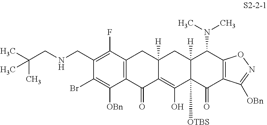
C12=C(C(F)=C(CNCC(C)(C)C)C(Br)=C1[OBn])CC1([H])C(=C(O)C3([OTBS])C([H])(C1)C(N(C)C)C1=C(C3=O)C([OBn])=NO1)C2=O
